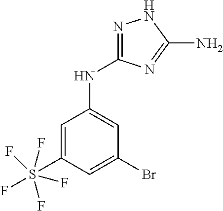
C1=C(S(F)(F)(F)(F)F)C=C(Br)C=C1NC1=NNC(N)=N1
